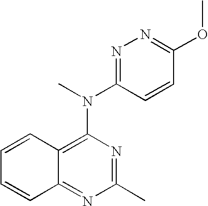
C1(C)=NC(N(C)C2=NN=C(OC)C=C2)=C2C(=N1)C=CC=C2
